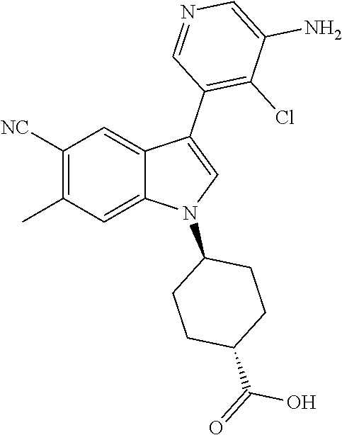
C1([NC])=C(C)C=C2C(=C1)C(C1=C(Cl)C(N)=CN=C1)=CN2C1CCC(C(=O)O)CC1
